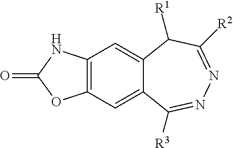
C12=C(C=C3C(=C1)C([R1])C([R2])=NN=C3[R3])OC(=O)N2
